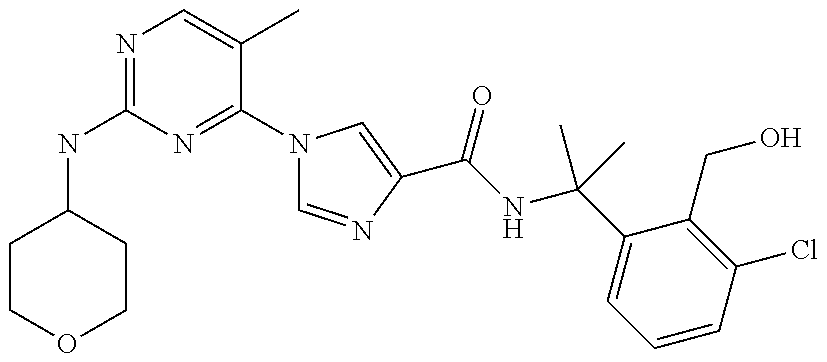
N(C1=NC=C(C)C(N2C=NC(C(NC(C3=CC=CC(Cl)=C3CO)(C)C)=O)=C2)=N1)C1CCOCC1
